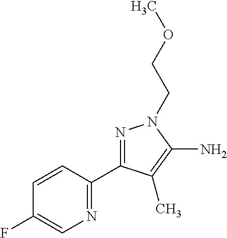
C1=CC(C2=NN(CCOC)C(N)=C2C)=NC=C1F
